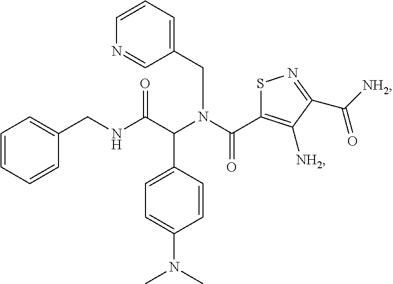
C1=CC=CC(CNC(C(N(C(=O)C2=C([NH2])C(C([NH2])=O)=NS2)CC2=CC=CN=C2)C2=CC=C(N(C)C)C=C2)=O)=C1
